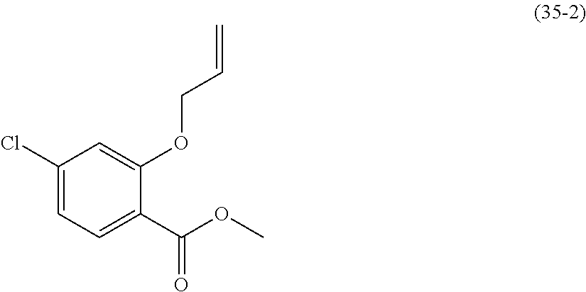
C1(Cl)=CC=C(C(OC)=O)C(OCC=C)=C1
